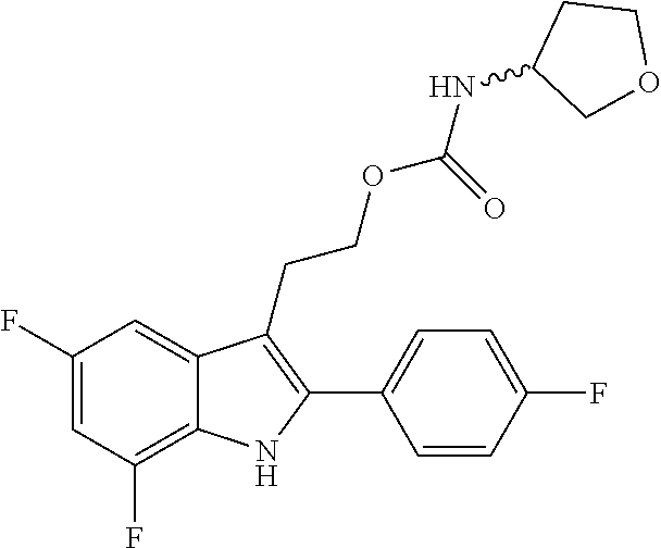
C1(F)=C2C(=CC(F)=C1)C(CCOC(NC1COCC1)=O)=C(C1=CC=C(F)C=C1)N2
